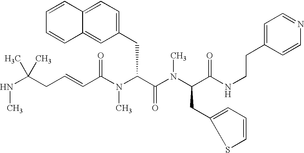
N(C(CC=CC(N(C(C(=O)N(C)C(CC1=CC=CS1)C(=O)NCCC1=CC=NC=C1)CC1=CC=C2C(=C1)C=CC=C2)C)=O)(C)C)C
